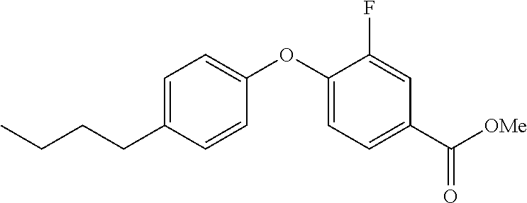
C1=C(CCCC)C=CC(OC2=CC=C(C([OMe])=O)C=C2F)=C1
